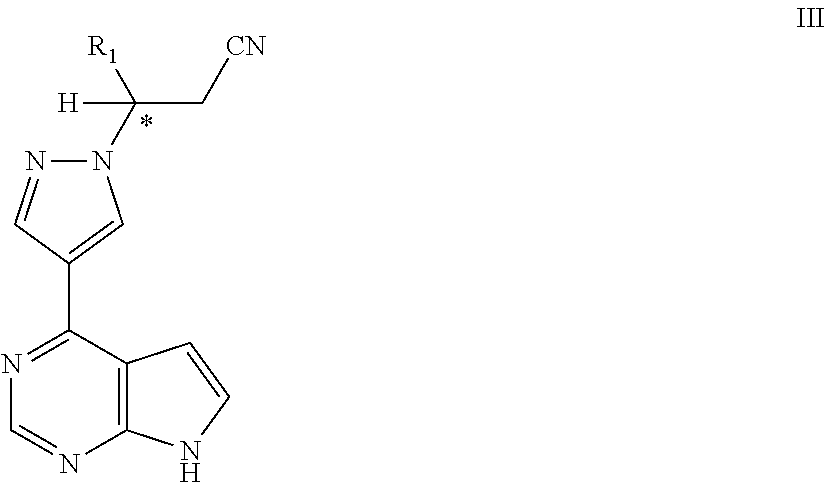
N1=C(C2=CN(C([R1])(C[CN])[H])N=C2)C2=C(N=C1)NC=C2
